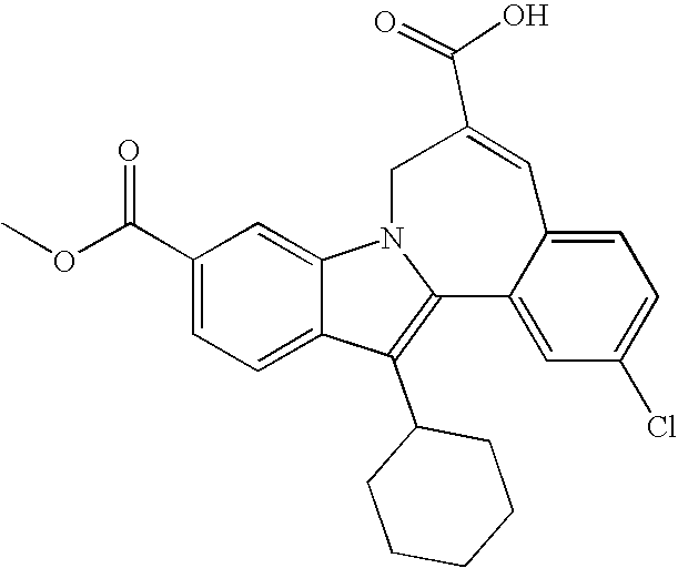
C1(C(OC)=O)=CC=C2C(=C1)N1C(=C2C2CCCCC2)C2=CC(Cl)=CC=C2C=C(C(O)=O)C1
